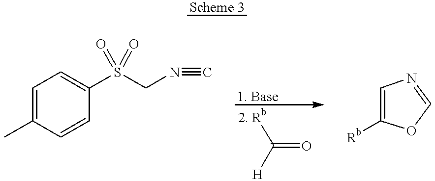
C1=C(C)C=CC(S(CN#C)(=O)=O)=C1.[2. Rb]C([H])=O.C1=C([Rb])OC=N1
